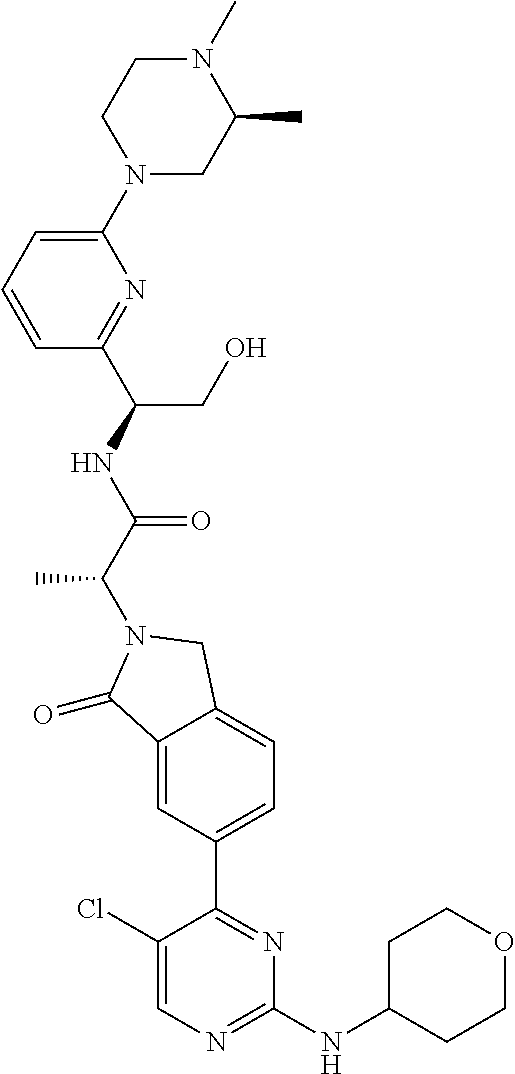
C1(=O)C2=CC(C3=NC(NC4CCOCC4)=NC=C3Cl)=CC=C2CN1C(C(=O)NC(C1=NC(N2CC(C)N(C)CC2)=CC=C1)CO)C
